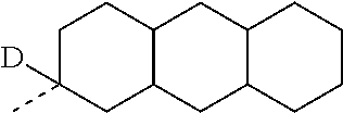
C12C(CC3CCCCC3C1)CC(C)([D])CC2
